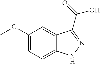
C1(OC)=CC=C2C(=C1)C(C(O)=O)=NN2
